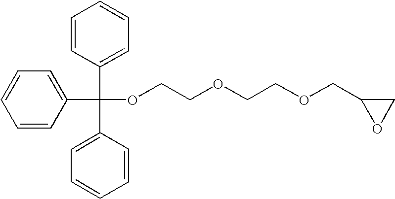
C1=CC(C(C2=CC=CC=C2)(C2=CC=CC=C2)OCCOCCOCC2OC2)=CC=C1
